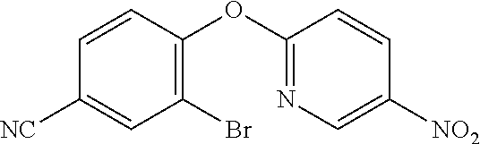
C1=CC([NC])=CC(Br)=C1OC1=NC=C([NO2])C=C1
